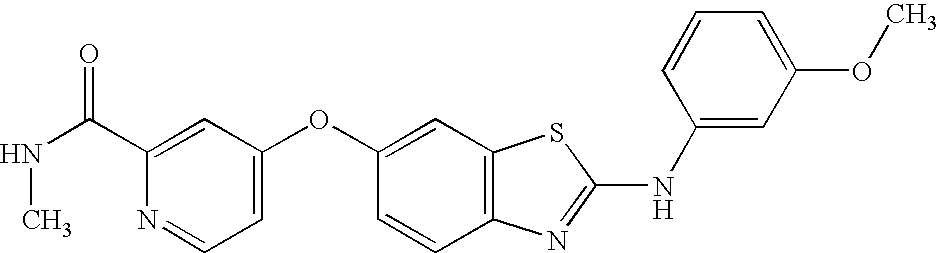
C1(C(=O)NC)=CC(OC2=CC3=C(C=C2)N=C(NC2=CC(OC)=CC=C2)S3)=CC=N1
